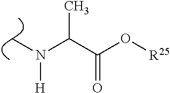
C(C(O[R25])=O)(N(C)[H])C
